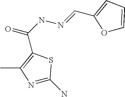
C(C1=C(C)N=C(N)S1)(=O)NN=CC1=CC=CO1
